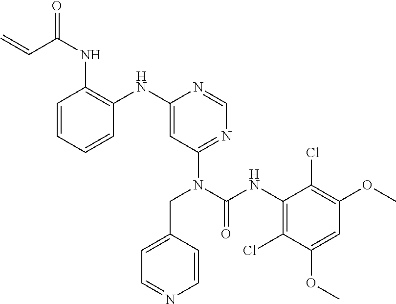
C1=CC=CC(NC2=CC(N(C(NC3=C(Cl)C(OC)=CC(OC)=C3Cl)=O)CC3=CC=NC=C3)=NC=N2)=C1NC(C=C)=O
